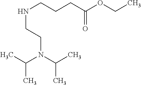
N(CCCC(OCC)=O)CCN(C(C)C)C(C)C
